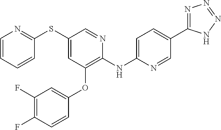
C1(NC2=CC=C(C3=NN=NN3)C=N2)=C(OC2=CC(F)=C(F)C=C2)C=C(SC2=NC=CC=C2)C=N1
